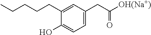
C1(O)=CC=C(CC([OH(Na+)])=O)C=C1CCCCC
